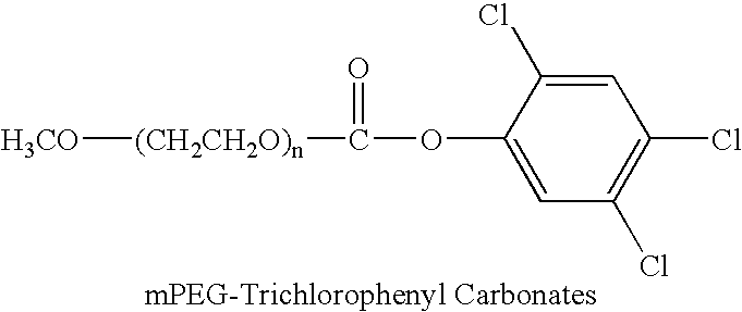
[H3CO][(CH2CH2O)n]C(=O)OC1=CC(Cl)=C(Cl)C=C1Cl
